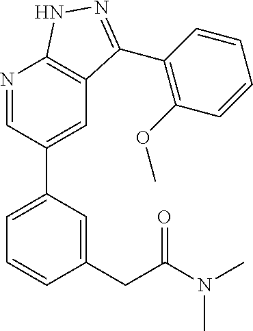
N1=CC(C2=CC=CC(CC(N(C)C)=O)=C2)=CC2=C1NN=C2C1=C(OC)C=CC=C1
